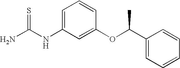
NC(NC1=CC=CC(OC(C2=CC=CC=C2)C)=C1)=S
